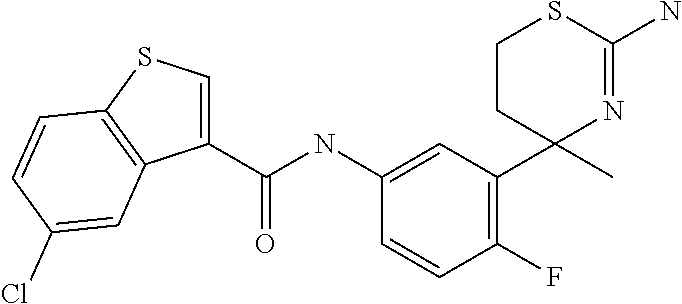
C1(NC(C2=CSC3=C2C=C(Cl)C=C3)=O)=CC(C2(C)N=C(N)SCC2)=C(F)C=C1
